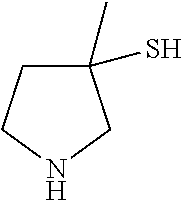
C1(C)(S)CCNC1
